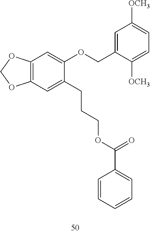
C12=C(OCO1)C=C(OCC1=CC([OCH3])=CC=C1[OCH3])C(CCCOC(C1=CC=CC=C1)=O)=C2
